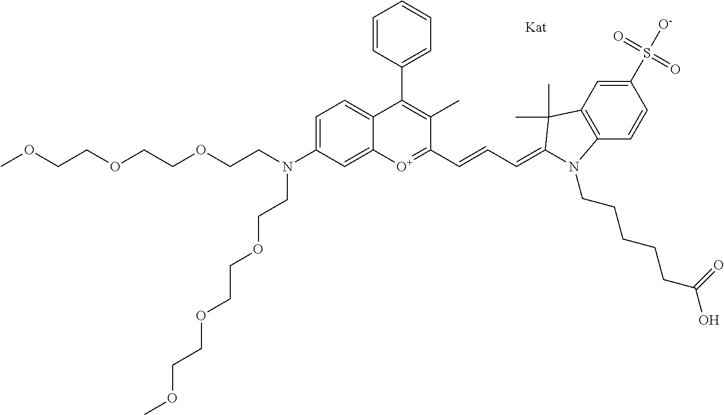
O(CCOCCOCCN(CCOCCOCCOC)C1=CC=C2C(=C1)[O+]=C(C=CC=C1C(C)(C)C3=C(C=CC(S(=O)(=O)[O-])=C3)N1CCCCCC(O)=O)C(C)=C2C1=CC=CC=C1)C
